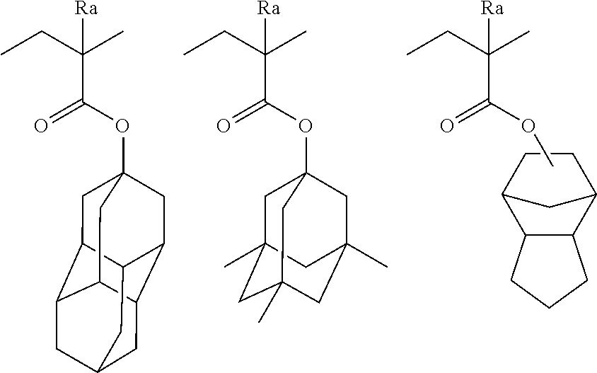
CCC(C)([Ra])C(OC)=O.C1C2C3C(C(C1)C2)CCC3.CCC(C)([Ra])C(OC12CC3C4C(C5C(C1)C3CC(C4)C5)C2)=O.CCC(C)([Ra])C(OC12CC3(C)CC(C)(CC(C)(C1)C3)C2)=O
